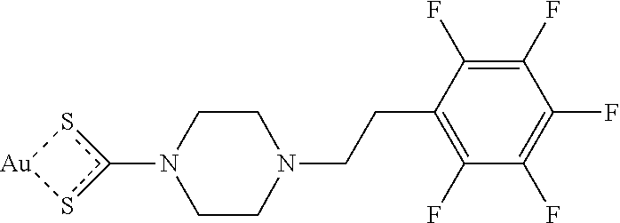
c1(N2CCN(CCC3=C(F)C(F)=C(F)C(F)=C3F)CC2)s[Au]s1
